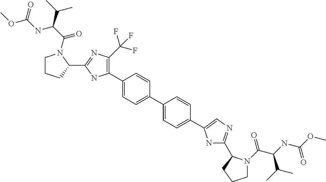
C1CCC(C2=NC(C(F)(F)F)=C(C3=CC=C(C4=CC=C(C5=CN=C(C6N(C(C(NC(=O)OC)C(C)C)=O)CCC6)N5)C=C4)C=C3)N2)N1C(C(NC(OC)=O)C(C)C)=O
